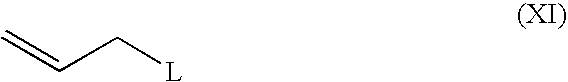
C=CC[L]
